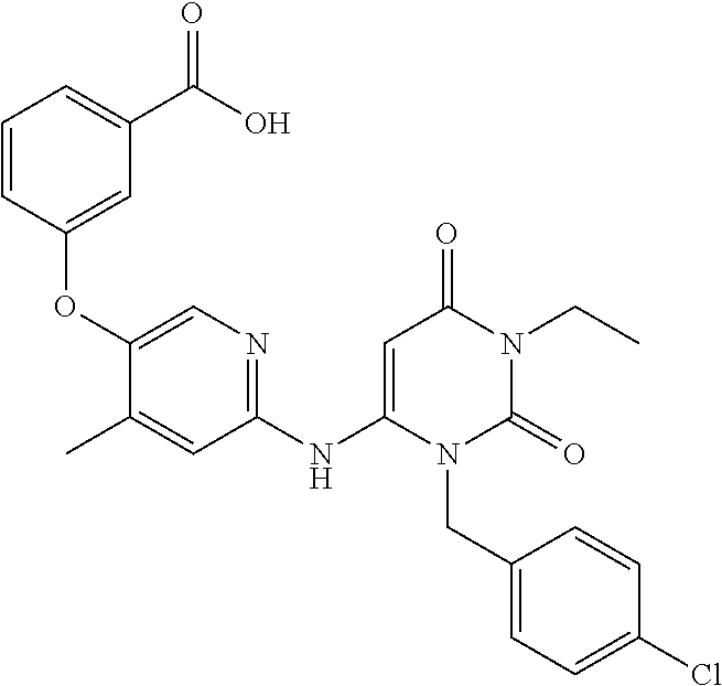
C1=CC(OC2=CN=C(NC3=CC(=O)N(CC)C(=O)N3CC3=CC=C(Cl)C=C3)C=C2C)=CC(C(O)=O)=C1
